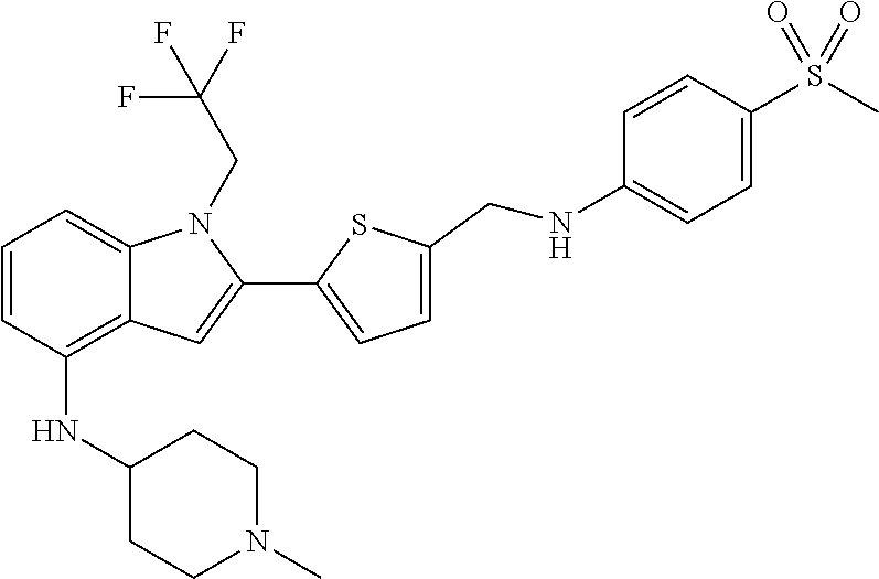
CN1CCC(NC2=C3C(=CC=C2)N(CC(F)(F)F)C(C2=CC=C(CNC4=CC=C(S(C)(=O)=O)C=C4)S2)=C3)CC1
